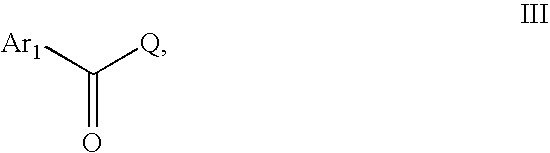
[Ar1]C([Q])=O
